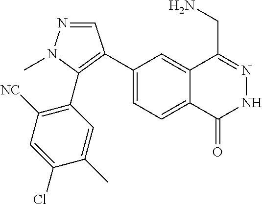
C1(C2=C(C3=C([NC])C=C(Cl)C(C)=C3)N(C)N=C2)=CC=C2C(=C1)C(CN)=NNC2=O
